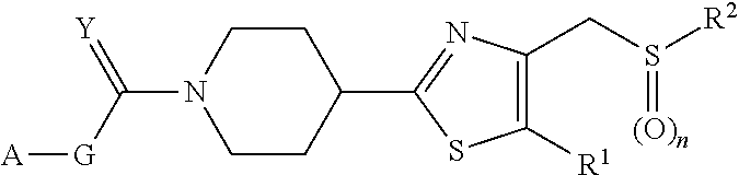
C1CC(C2=NC(CS([R2])=[(O)n])=C([R1])S2)CCN1C([G][A])=[Y]
